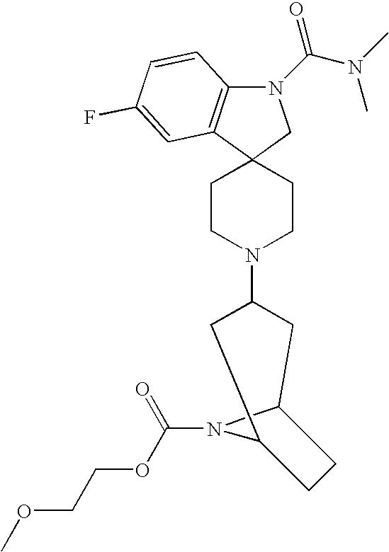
N1(C(N(C)C)=O)C2=C(C3(C1)CCN(C1CC4N(C(OCCOC)=O)C(C1)CC4)CC3)C=C(F)C=C2
